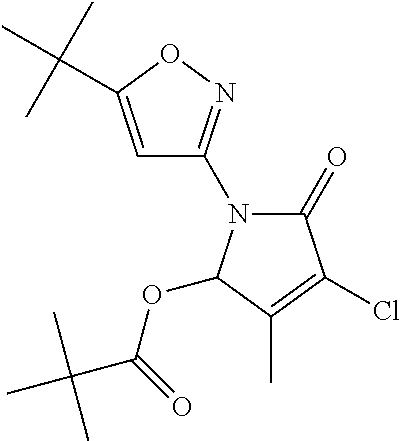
C1=C(C(C)(C)C)ON=C1N1C(=O)C(Cl)=C(C)C1OC(=O)C(C)(C)C
